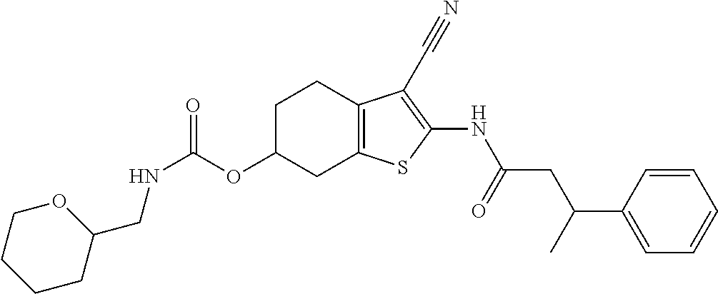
N(C(OC1CC2=C(CC1)C(C#N)=C(NC(CC(C1=CC=CC=C1)C)=O)S2)=O)CC1OCCCC1
